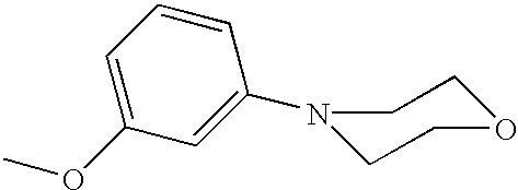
C1=C(OC)C=C(N2CCOCC2)C=C1
